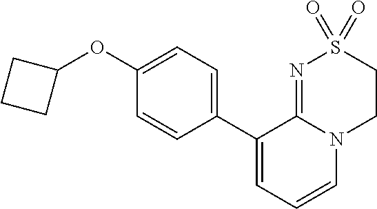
C1(OC2CCC2)=CC=C(C2=CC=CN3C2=NS(=O)(=O)CC3)C=C1
